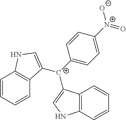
C1=CC=CC2=C1NC=C2[C+](C1=CC=C([N+]([O-])=O)C=C1)C1=CNC2=C1C=CC=C2
